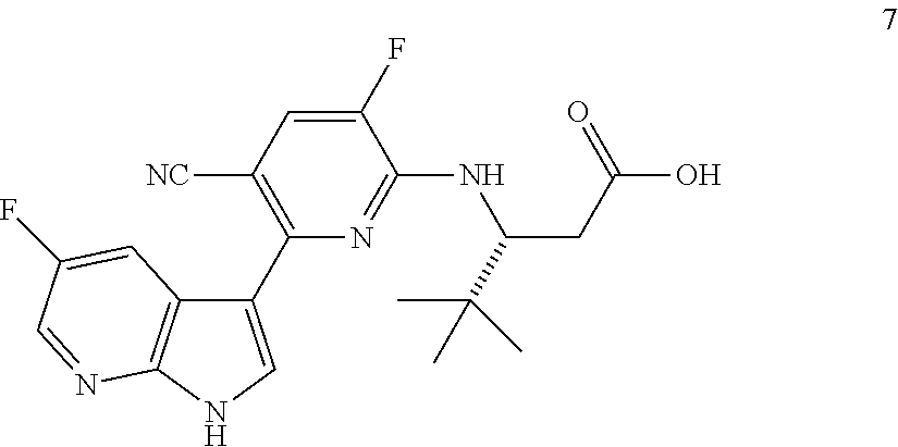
C1(C2=C([NC])C=C(F)C(NC(C(C)(C)C)CC(O)=O)=N2)=CNC2=C1C=C(F)C=N2
